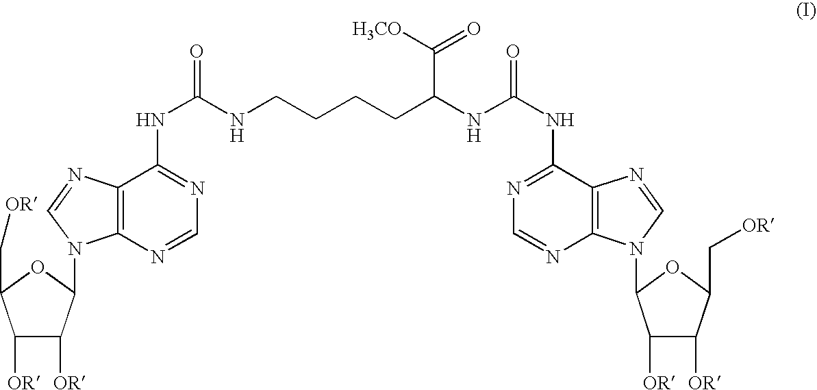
C1([OR])C([OR])C(N2C3=C(C(NC(NCCCCC(NC(NC4=NC=NC5=C4N=CN5C4C([OR])C([OR])C(C[OR])O4)=O)C([H3CO])=O)=O)=NC=N3)N=C2)OC1C[OR]
